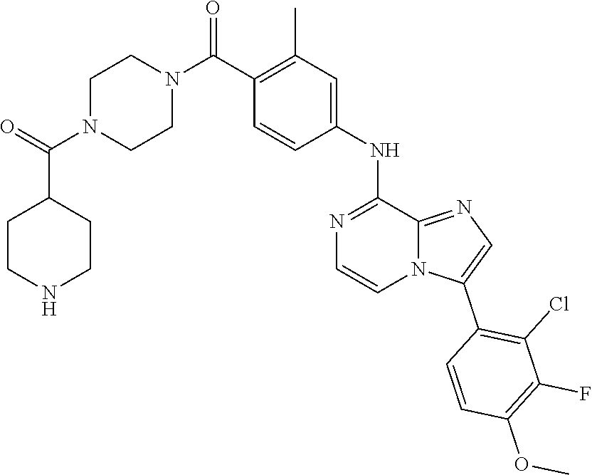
C1(C(N2CCN(C(C3CCNCC3)=O)CC2)=O)=C(C)C=C(NC2=NC=CN3C2=NC=C3C2=C(Cl)C(F)=C(OC)C=C2)C=C1
